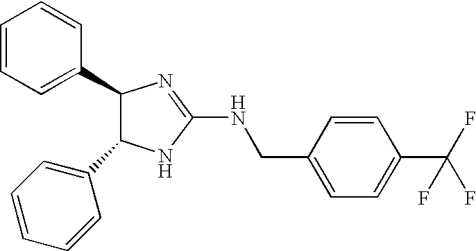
C1(C2C(C3=CC=CC=C3)NC(NCC3=CC=C(C(F)(F)F)C=C3)=N2)=CC=CC=C1
